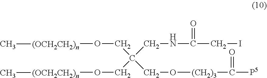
C(C(CNC(=O)CI)(CO[(OCH2CH2)n]C)CO[(CH2)3]C(=O)[P5])O[(OCH2CH2)n]C
